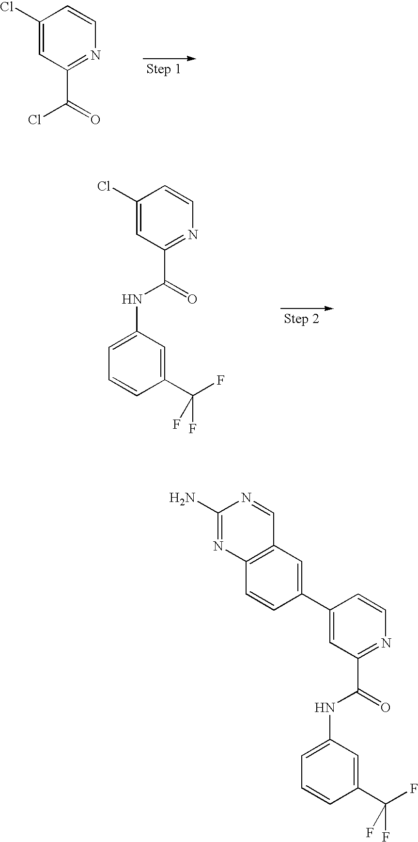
C1(Cl)=CC(C(Cl)=O)=NC=C1.C1(Cl)=CC(C(NC2=CC=CC(C(F)(F)F)=C2)=O)=NC=C1.C1(C2=CC3=C(C=C2)N=C(N)N=C3)=CC(C(NC2=CC=CC(C(F)(F)F)=C2)=O)=NC=C1
